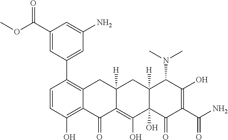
C1(C2=C3C(=C(O)C=C2)C(=O)C2=C(O)C4(O)C([H])(CC2([H])C3)C(N(C)C)C(O)=C(C(N)=O)C4=O)=CC(N)=CC(C(OC)=O)=C1
